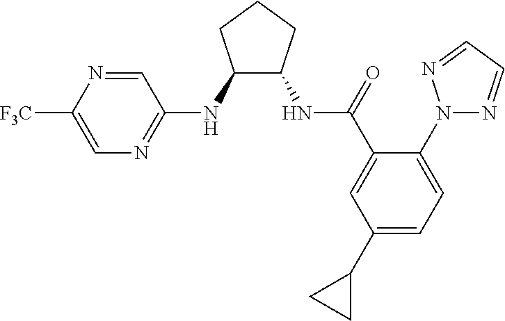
C1(NC2=NC=C([F3C])N=C2)C(NC(=O)C2=CC(C3CC3)=CC=C2N2N=CC=N2)CCC1
